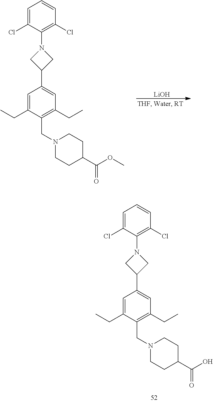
C1=C(Cl)C(N2CC(C3=CC(CC)=C(CN4CCC(C(OC)=O)CC4)C(CC)=C3)C2)=C(Cl)C=C1.[LiOH].C1=C(Cl)C(N2CC(C3=CC(CC)=C(CN4CCC(C(O)=O)CC4)C(CC)=C3)C2)=C(Cl)C=C1
